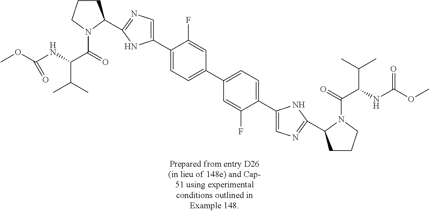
C1CCN(C(=O)C(NC(OC)=O)C(C)C)C1C1=NC=C(C2=CC=C(C3=CC=C(C4=CN=C(C5CCCN5C(=O)C(NC(OC)=O)C(C)C)N4)C(F)=C3)C=C2F)N1
